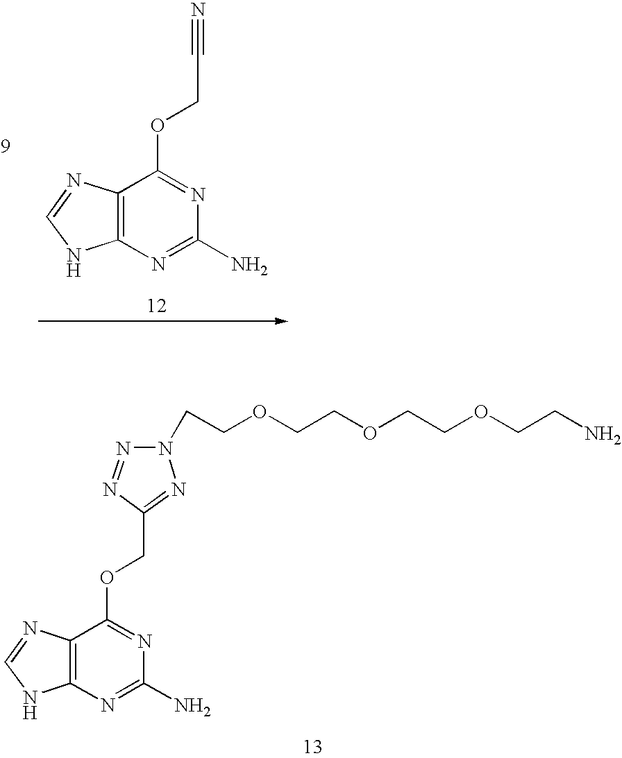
C12=C(N=C(N)N=C1OCC1=NN(CCOCCOCCOCCN)N=N1)NC=N2.C12=C(N=C(N)N=C1OCC#N)NC=N2
